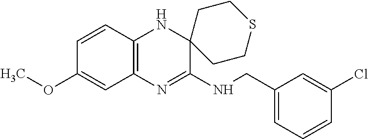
C12=C(N=C(NCC3=CC=CC(Cl)=C3)C3(N1)CCSCC3)C=C(OC)C=C2
